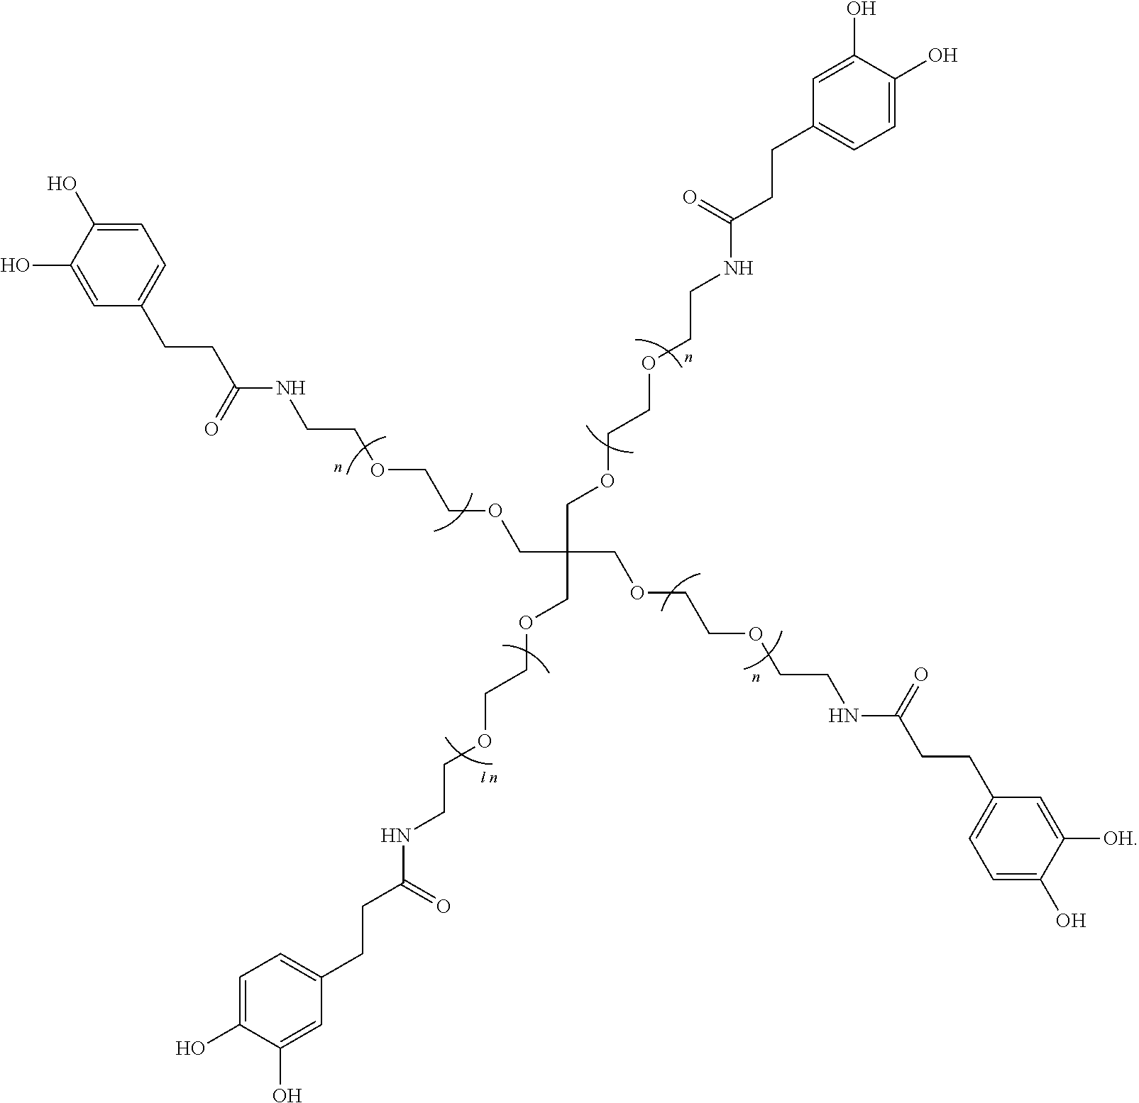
C1=C(O)C(O)=CC=C1CCC(NCCOCCOCC(COCCOCCNC(CCC1=CC=C(O)C([OH])=C1)=O)(COCCOCCNC(=O)CCC1=CC=C(O)C(O)=C1)COCCOCCNC(=O)CCC1=CC=C(O)C(O)=C1)=O
